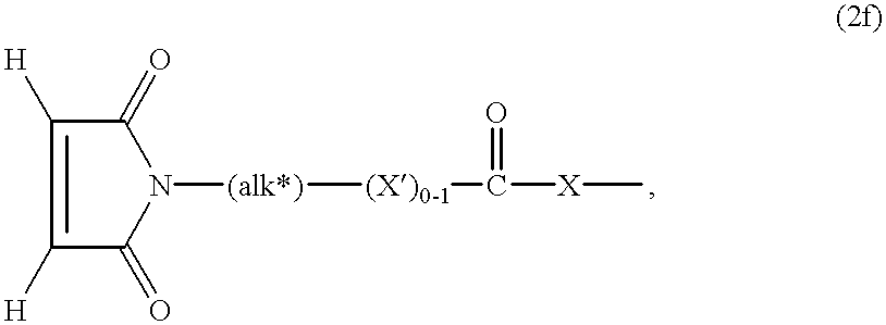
C1(=O)C([H])=C([H])C(=O)N1[(alk*)][(X)0-1]C([X]C)=O
